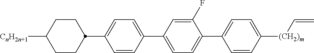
C1C([CnH2n+1])CCC(C2=CC=C(C3=CC=C(C4=CC=C([(CH2)m]C=C)C=C4)C(F)=C3)C=C2)C1
